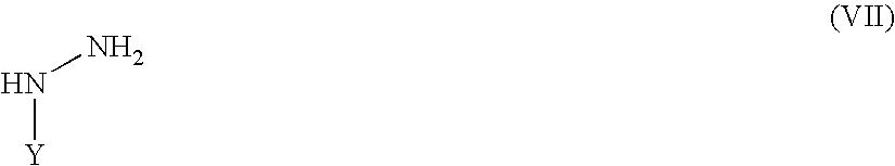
N([Y])N
